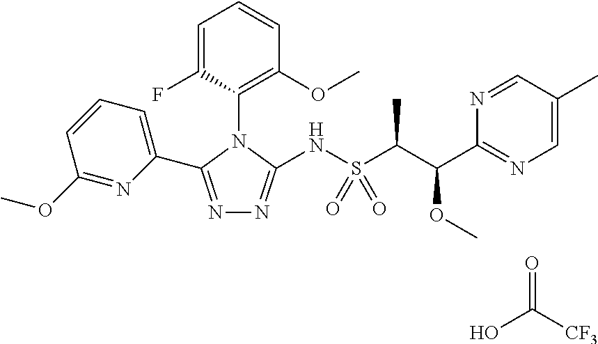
N1=C(C2=CC=CC(OC)=N2)N(C2=C(OC)C=CC=C2F)C(NS(C(C(C2=NC=C(C)C=N2)OC)C)(=O)=O)=N1.O=C([CF3])O
